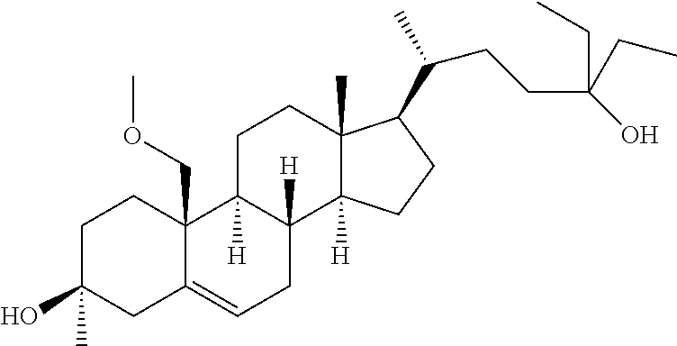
C1C(O)(C)CC2=CCC3([H])C([H])(C2(COC)C1)CCC1(C)C3([H])CCC1C(C)CCC(O)(CC)CC
